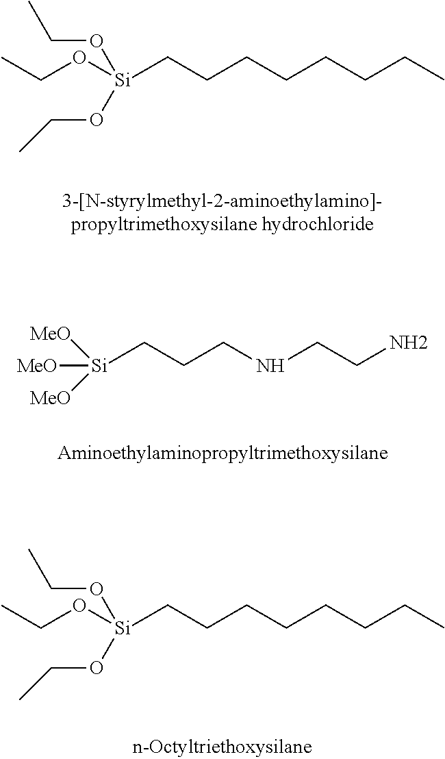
[Si](CCCCCCCC)(OCC)(OCC)OCC.[Si](CCCNCCN)([MeO])([MeO])[MeO].[Si](CCCCCCCC)(OCC)(OCC)OCC
